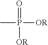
P(=O)([OR])([OR])C
